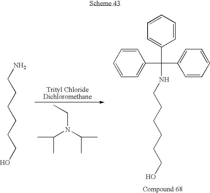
NCCCCCCO.C(N(C(C)C)C(C)C)C.N(CCCCCCO)C(C1=CC=CC=C1)(C1=CC=CC=C1)C1=CC=CC=C1
